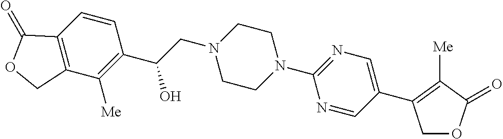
C1OC(=O)C([Me])=C1C1=CN=C(N2CCN(CC(C3=C([Me])C4=C(C=C3)C(=O)OC4)O)CC2)N=C1
